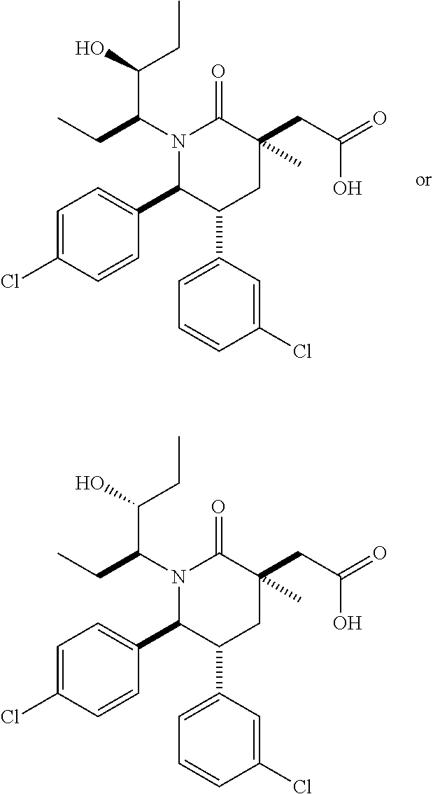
N1(C(CC)C(O)CC)C(C2=CC=C(Cl)C=C2)C(C2=CC=CC(Cl)=C2)CC(CC(=O)O)(C)C1=O.N1(C(CC)C(O)CC)C(C2=CC=C(Cl)C=C2)C(C2=CC=CC(Cl)=C2)CC(CC(=O)O)(C)C1=O
